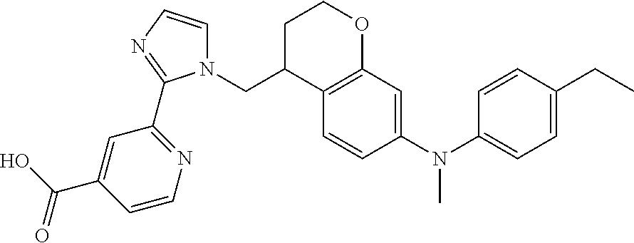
N1(CC2C3=C(OCC2)C=C(N(C2=CC=C(CC)C=C2)C)C=C3)C=CN=C1C1=NC=CC(C(O)=O)=C1
